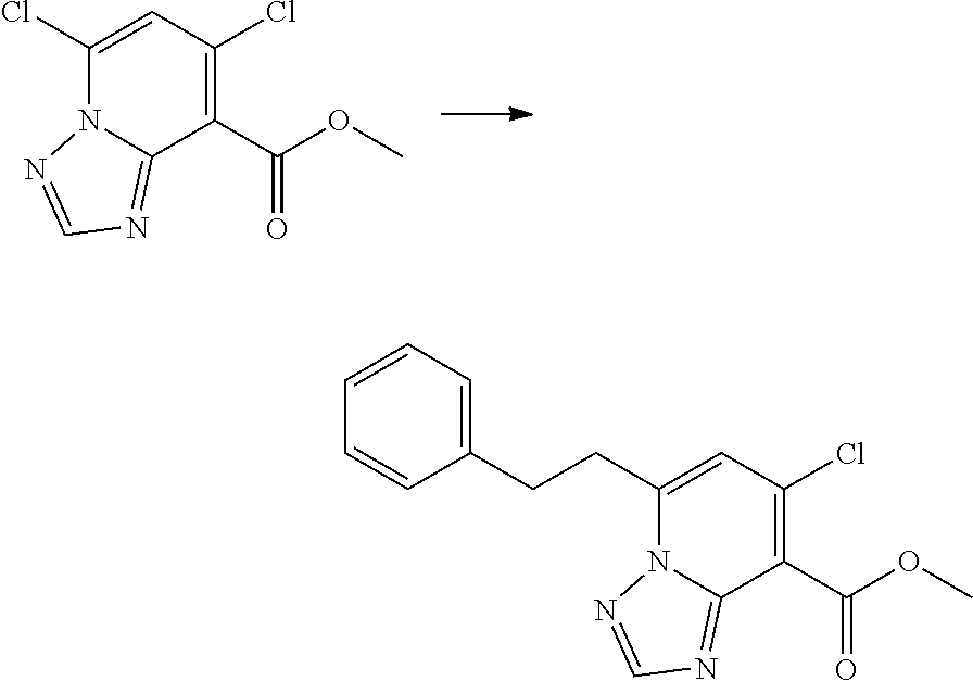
C1(C(OC)=O)=C(Cl)C=C(Cl)N2C1=NC=N2.C1(C(OC)=O)=C(Cl)C=C(CCC2=CC=CC=C2)N2C1=NC=N2
